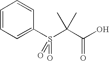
C1=CC=C(S(=O)(=O)C(C(O)=O)(C)C)C=C1
